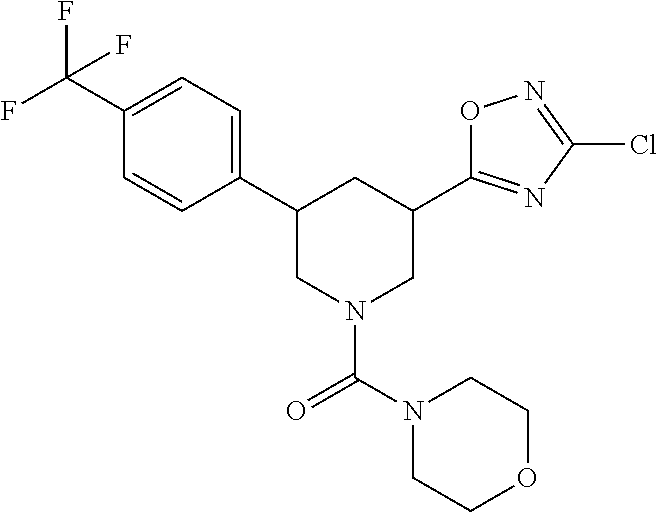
C(C1=CC=C(C2CN(C(=O)N3CCOCC3)CC(C3=NC(Cl)=NO3)C2)C=C1)(F)(F)F
